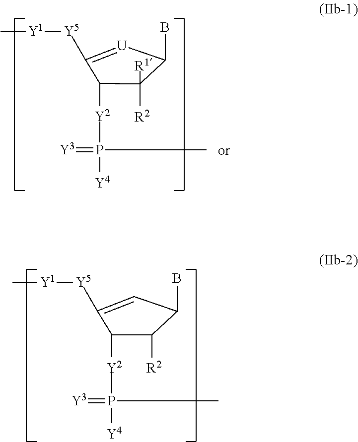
C1([Y5][Y1]C)=[U]C(B)C([R1])([R2])C1[Y2]P(=[Y3])([Y4])C.C1([Y5][Y1]C)=CC(B)C([R2])C1[Y2]P(=[Y3])([Y4])C
